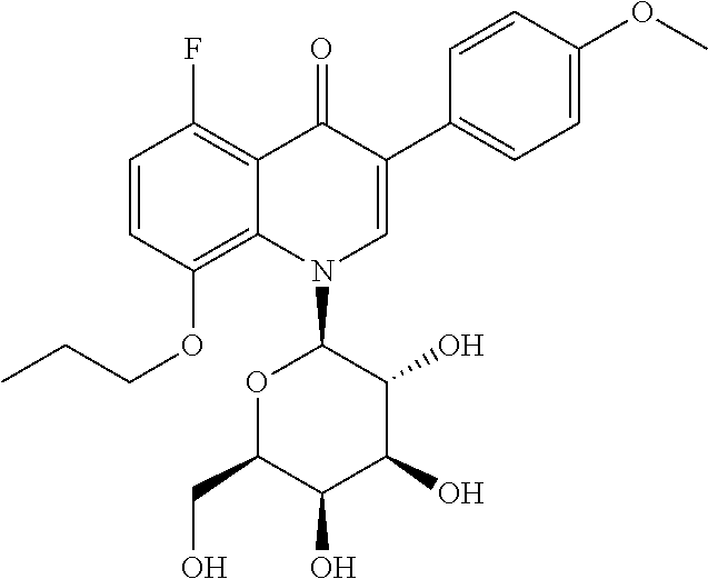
C1=CC(OCCC)=C2C(=C1F)C(=O)C(C1=CC=C(OC)C=C1)=CN2C1OC(CO)C(O)C(O)C1O
